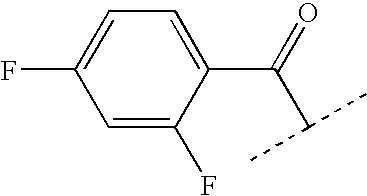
C1=C(F)C(C(=O)C(C)C)=CC=C1F
